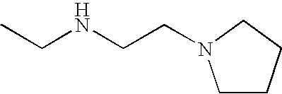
N(CCN1CCCC1)CC
